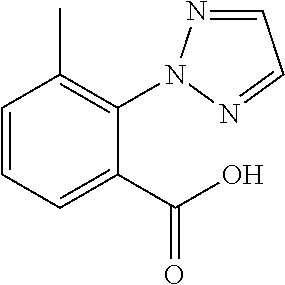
C1=CC=C(C(O)=O)C(N2N=CC=N2)=C1C
